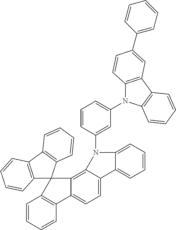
C1=CC=CC2=C1C1(C3=C4C(=CC=C23)C2=CC=CC=C2N4C2=CC(N3C4=C(C5=C3C=CC=C5)C=C(C3=CC=CC=C3)C=C4)=CC=C2)C2=C(C3=C1C=CC=C3)C=CC=C2
